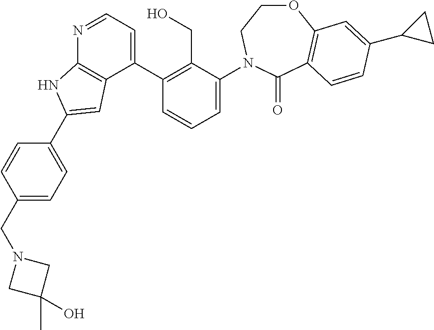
C1(CN2CC(C)(O)C2)=CC=C(C2=CC3=C(N=CC=C3C3=C(CO)C(N4CCOC5=C(C4=O)C=CC(C4CC4)=C5)=CC=C3)N2)C=C1
